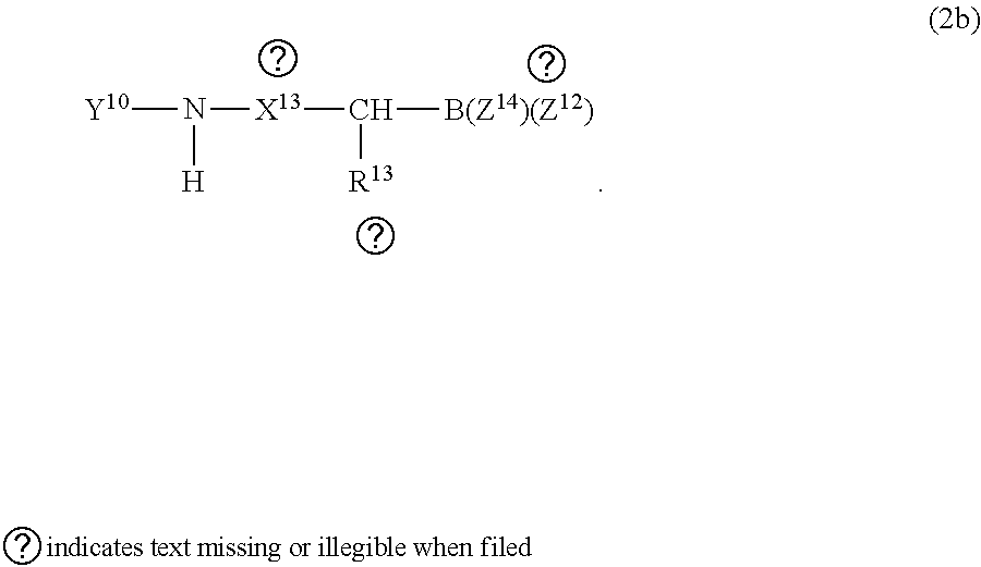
[Y10]N([H])[X13]C([B(Z14)(Z12)])[R13]
